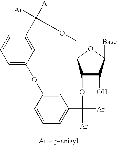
C12C(O)C([Base])OC1COC([Ar])([Ar])C1=CC(=CC=C1)OC1=CC(=CC=C1)C([Ar])([Ar])O2
